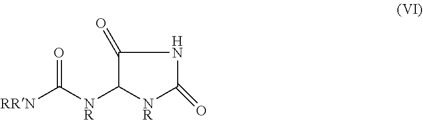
O=C([NR]C1[NR]C(=O)NC1=O)[RRN]
